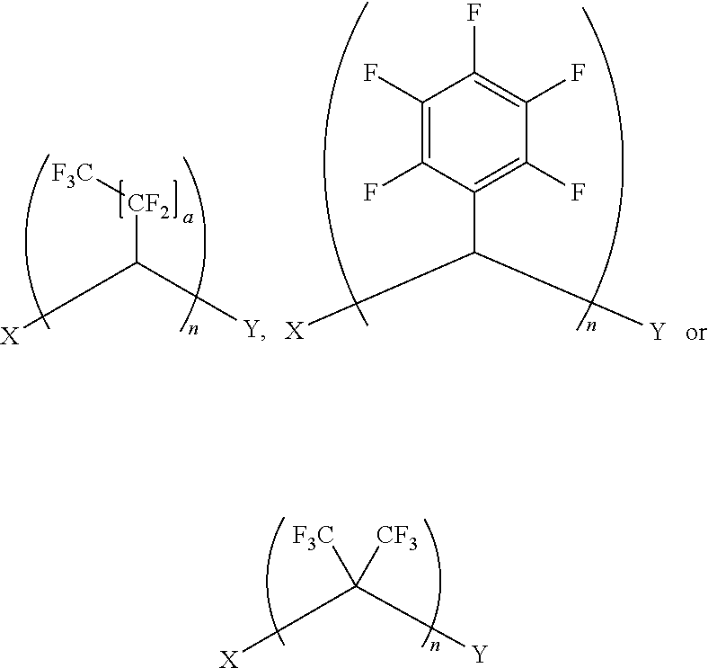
C([CF2][F3C])([X])[Y].C([X])([Y])C1=C(F)C(F)=C(F)C(F)=C1F.C([X])([Y])([F3C])[CF3]
